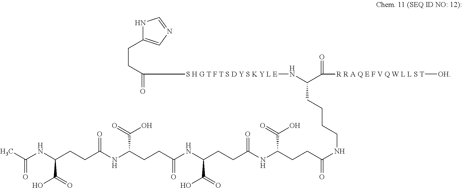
N1C(CCC(=O)[S H G T F T S D Y S K Y L E]NC(C([R R A Q E F V Q W L L S T][OH])=O)CCCCNC(CCC(NC(CCC(NC(CCC(NC(CCC(NC(=O)C)C(O)=O)=O)C(=O)O)=O)C(O)=O)=O)C(O)=O)=O)=CN=C1
